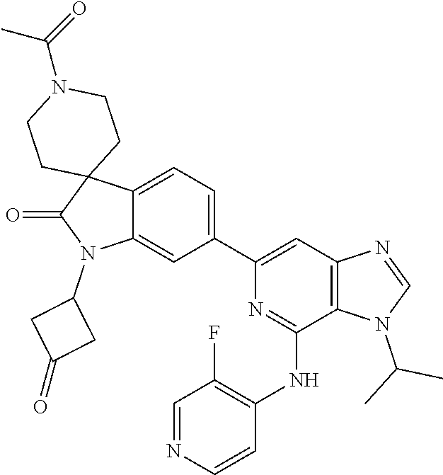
C12=CC=C(C3=CC4=C(C(NC5=C(F)C=NC=C5)=N3)N(C(C)C)C=N4)C=C1N(C1CC(=O)C1)C(=O)C21CCN(C(=O)C)CC1
